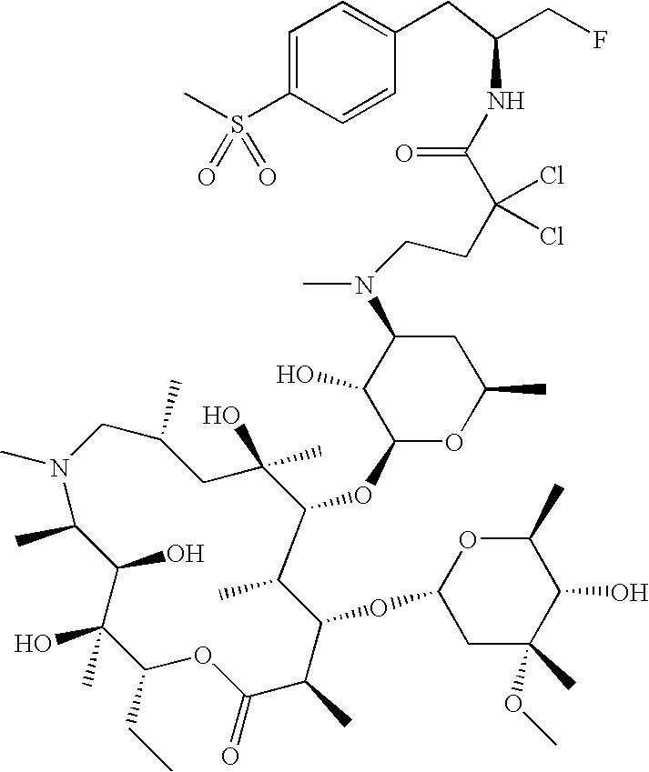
N1(C)CC(C)CC(O)(C)C(OC2OC(C)CC(N(C)CCC(C(=O)NC(CF)CC3=CC=C(S(=O)(=O)C)C=C3)(Cl)Cl)C2O)C(C)C(OC2CC(C)(OC)C(O)C(C)O2)C(C)C(=O)OC(CC)C(O)(C)C(O)C1C
